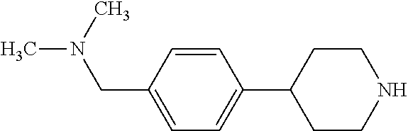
C1=C(CN(C)C)C=CC(C2CCNCC2)=C1
